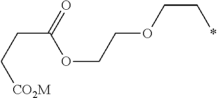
C(C[CO2M])C(=O)OCCOCC*
